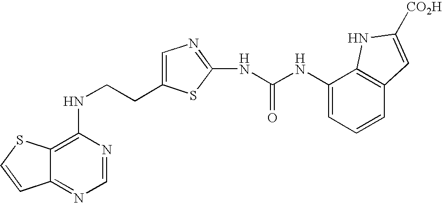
C(CNC1=C2C(=NC=N1)C=CS2)C1=CN=C(NC(=O)NC2=CC=CC3=C2NC([CO2H])=C3)S1
